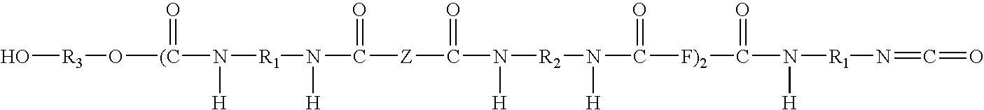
O[R3]O[(C](N([R1]N([H])C(=O)[Z]C(=O)N([H])[R2]N([H])C(=O)[F)2]C(=O)N([H])[R1]N=C=O)[H])=O
